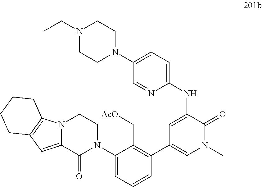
C1(N2CCN(CC)CC2)=CC=C(NC2=CC(C3=C(C[AcO])C(N4CCN5C(=CC6=C5CCCC6)C4=O)=CC=C3)=CN(C)C2=O)N=C1
